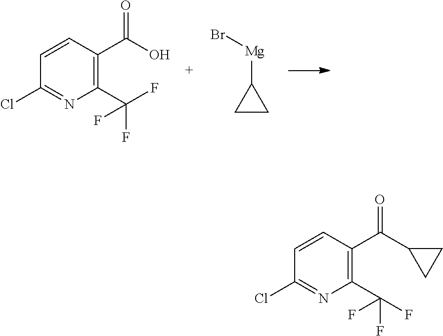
ClC1=NC(C(F)(F)F)=C(C(O)=O)C=C1.C1CC1[Mg]Br.ClC1=NC(C(F)(F)F)=C(C(C2CC2)=O)C=C1
